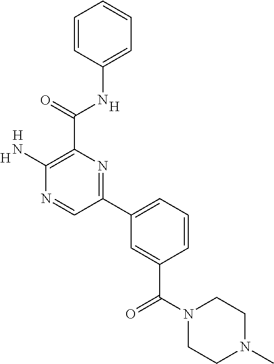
[H].C1(N)=C(C(NC2=CC=CC=C2)=O)N=C(C2=CC=CC(C(=O)N3CCN(C)CC3)=C2)C=N1.[H].[H]
